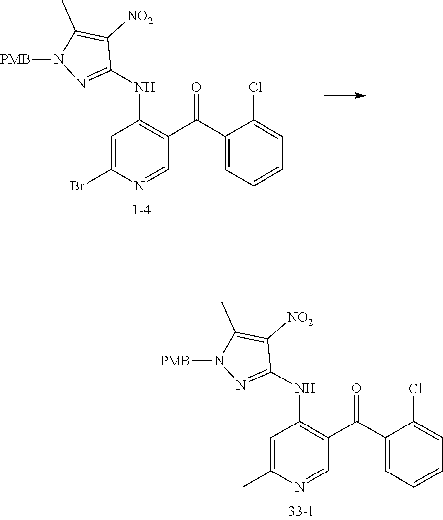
C1(C(C2=C(NC3=NN([PMB])C(C)=C3[NO2])C=C(Br)N=C2)=O)=CC=CC=C1Cl.C1(C(C2=C(NC3=NN([PMB])C(C)=C3[NO2])C=C(C)N=C2)=O)=CC=CC=C1Cl
